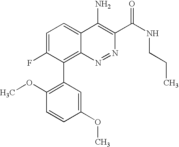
N1=NC2=C(C3=C(OC)C=CC(OC)=C3)C(F)=CC=C2C(N)=C1C(NCCC)=O
